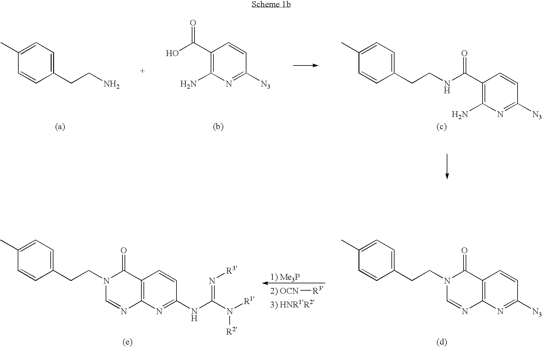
C1(CCN)=CC=C(C)C=C1.C1(C(O)=O)=C(N)N=C([N3])C=C1.C1(CCNC(C2=C(N)N=C([N3])C=C2)=O)=CC=C(C)C=C1.C1(CCN2C(=O)C3=C(N=C(NC(N([R1])[R2])=N[R3])C=C3)N=C2)=CC=C(C)C=C1.C1(CCN2C(=O)C3=C(N=C([N3])C=C3)N=C2)=CC=C(C)C=C1.[2) OCN][R3]
